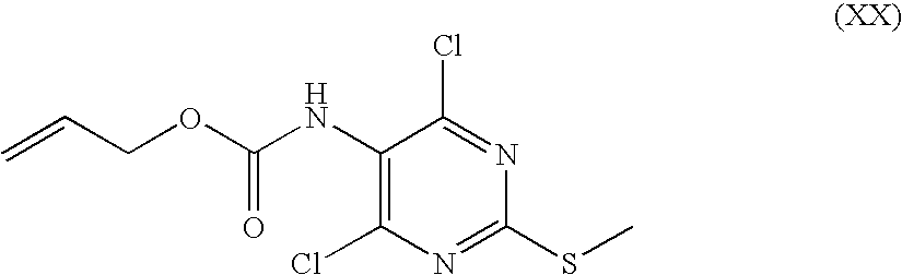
C1(NC(OCC=C)=O)=C(Cl)N=C(SC)N=C1Cl
